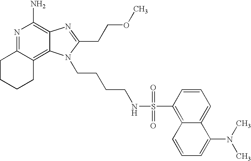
N1=C2C(=C3C(=C1N)N=C(CCOC)N3CCCCNS(=O)(=O)C1=C3C(=CC=C1)C(N(C)C)=CC=C3)CCCC2
